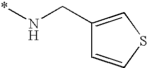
C1(CN*)=CSC=C1
